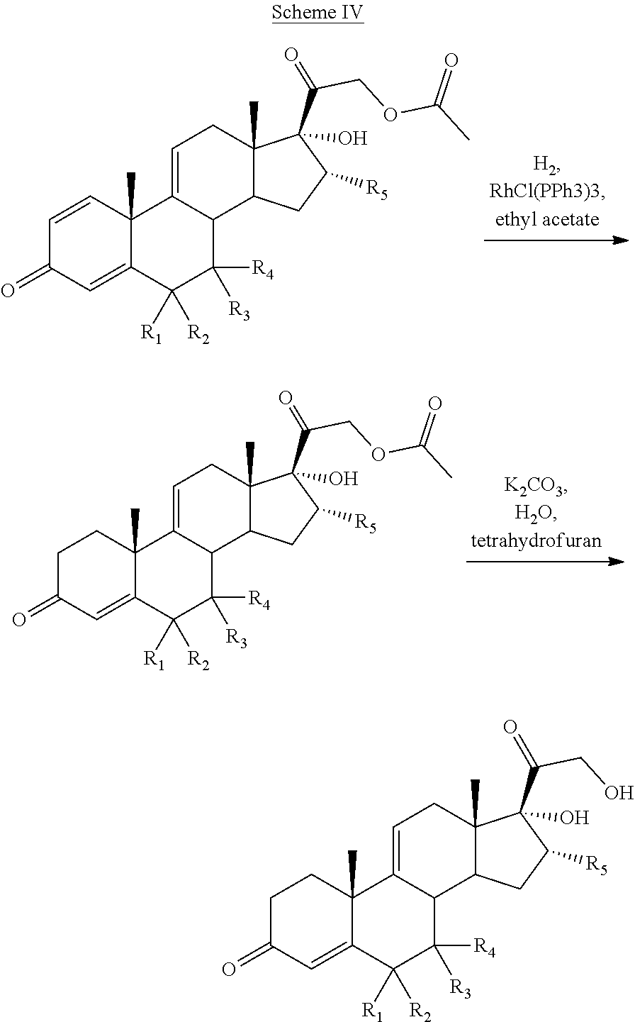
C1=C2C([R2])([R1])C([R4])([R3])C3C(=CCC4(C)C3CC([R5])C4(C(=O)COC(C)=O)O)C2(C)C=CC1=O.C1=C2C([R2])([R1])C([R4])([R3])C3C(=CCC4(C)C3CC([R5])C4(C(=O)COC(C)=O)O)C2(C)CCC1=O.C1=C2C([R2])([R1])C([R4])([R3])C3C(=CCC4(C)C(C(CO)=O)(O)C([R5])CC34)C2(C)CCC1=O
